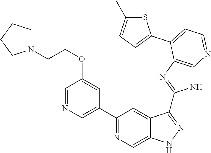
C1(C2=NC=C3C(=C2)C(C2=NC4=C(N2)N=CC=C4C2=CC=C(C)S2)=NN3)=CN=CC(OCCN2CCCC2)=C1
